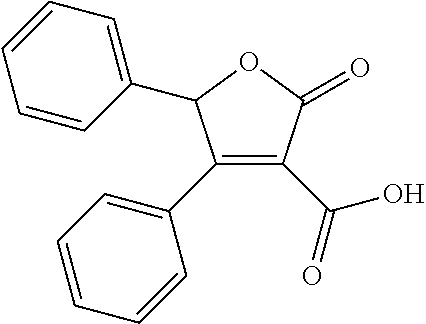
C1(C2=CC=CC=C2)=C(C(=O)O)C(=O)OC1C1=CC=CC=C1
